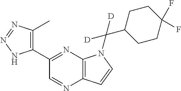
C12=C(N=C(C3=C(C)N=NN3)C=N1)N(C(C1CCC(F)(F)CC1)([D])[D])C=C2
